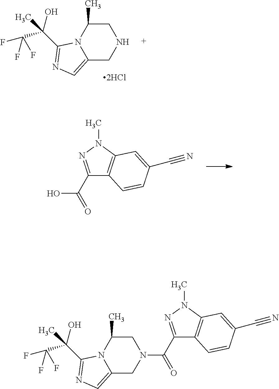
C12=CN=C(C(O)(C(F)(F)F)C)N1C(C)CNC2.C1(C(=O)O)=NN(C)C2=C1C=CC(C#N)=C2.C1(C(=O)N2CC(C)N3C(=CN=C3C(O)(C(F)(F)F)C)C2)=NN(C)C2=C1C=CC(C#N)=C2
